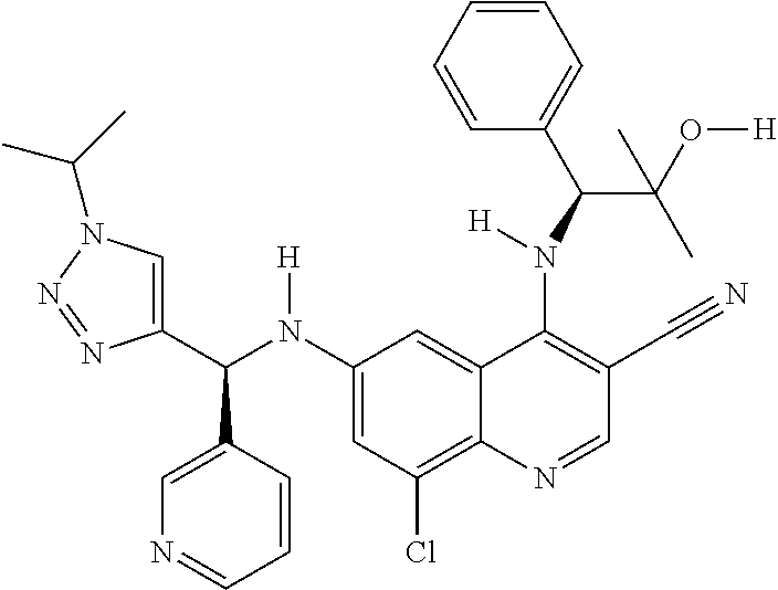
C1(N(C(C2=CN(C(C)C)N=N2)C2=CN=CC=C2)[H])=CC(Cl)=C2C(=C1)C(N([H])C(C1=CC=CC=C1)C(C)(O[H])C)=C(C#N)C=N2
